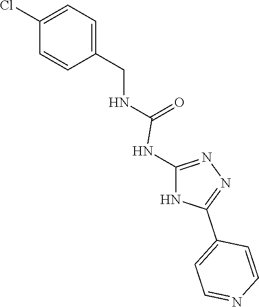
C1=C(CNC(=O)NC2=NN=C(C3=CC=NC=C3)N2)C=CC(Cl)=C1
